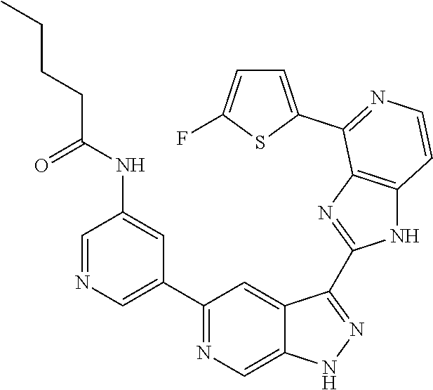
C1=NC=C(C2=NC=C3C(=C2)C(C2=NC4=C(N2)C=CN=C4C2=CC=C(F)S2)=NN3)C=C1NC(CCCC)=O
